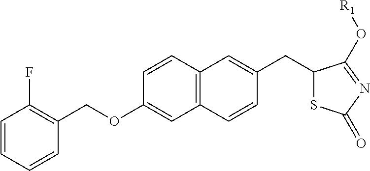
C1=CC=CC(COC2=CC3=C(C=C2)C=C(CC2SC(=O)N=C2O[R1])C=C3)=C1F
